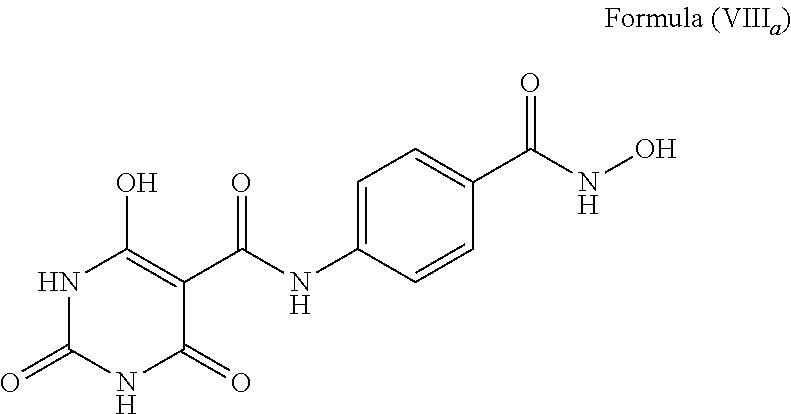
N1C(=O)NC(=O)C(C(NC2=CC=C(C(NO)=O)C=C2)=O)=C1O
